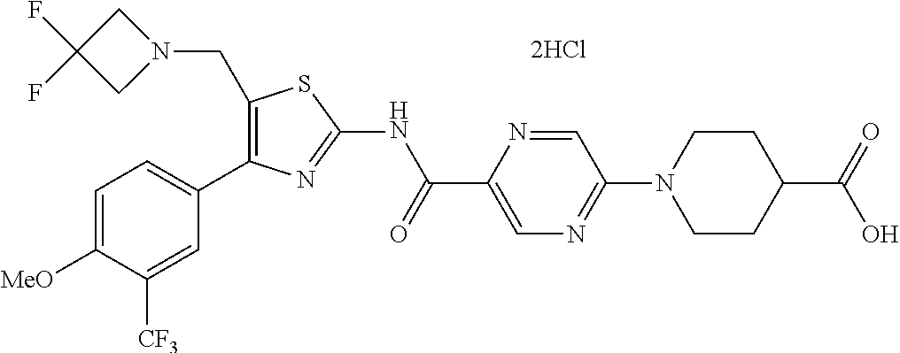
C1(CN2CC(F)(F)C2)=C(C2=CC=C([MeO])C([CF3])=C2)N=C(NC(C2=CN=C(N3CCC(C(=O)O)CC3)C=N2)=O)S1
